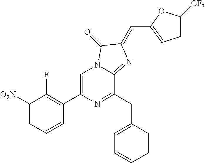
C1([O2N])=CC=CC(C2=CN3C(=NC(=CC4=CC=C([CF3])O4)C3=O)C(CC3=CC=CC=C3)=N2)=C1F
